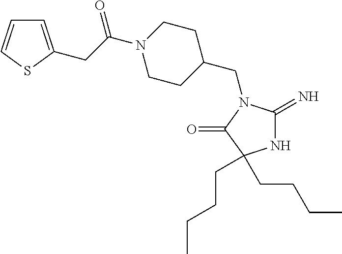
N1C(=N)N(CC2CCN(C(=O)CC3=CC=CS3)CC2)C(=O)C1(CCCC)CCCC
